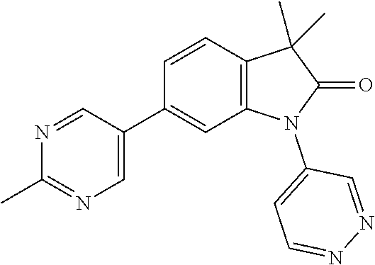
C1(C2=CN=C(C)N=C2)=CC2=C(C=C1)C(C)(C)C(=O)N2C1=CC=NN=C1
